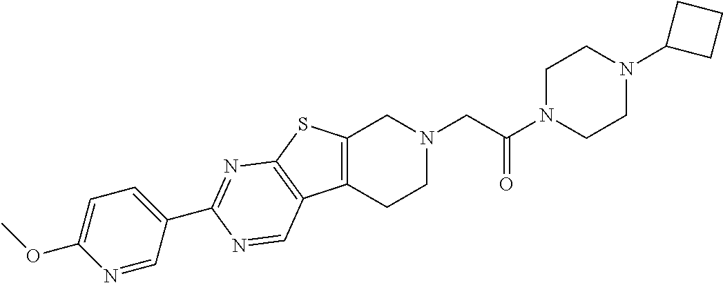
C1N(C(CN2CC3=C(CC2)C2=C(S3)N=C(C3=CC=C(OC)N=C3)N=C2)=O)CCN(C2CCC2)C1
